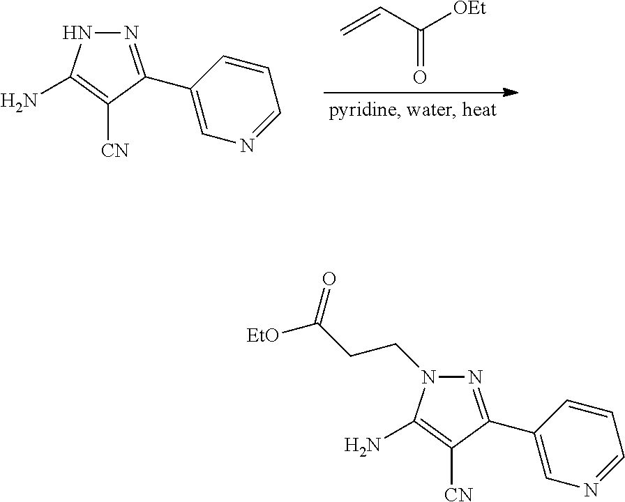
C=CC([OEt])=O.N1=C(C2=CN=CC=C2)C([CN])=C(N)N1.N1=C(C2=CN=CC=C2)C([CN])=C(N)N1CCC([EtO])=O
